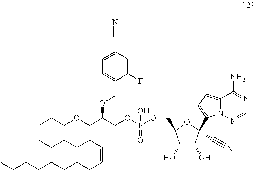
C1=C(F)C(COC(COCCCCCCCCC=CCCCCCCCC)COP(O)(=O)OCC2C(O)C(O)C(C3=CC=C4N3N=CN=C4N)(C#N)O2)=CC=C1C#N
